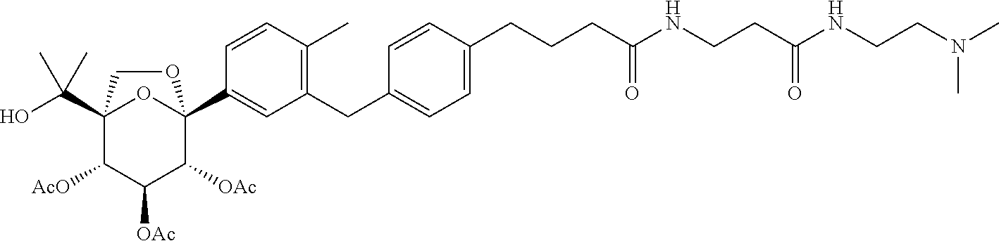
C12(C(O)(C)C)C([AcO])C([OAc])C([OAc])C(C3=CC(CC4=CC=C(CCCC(NCCC(NCCN(C)C)=O)=O)C=C4)=C(C)C=C3)(O1)OC2
